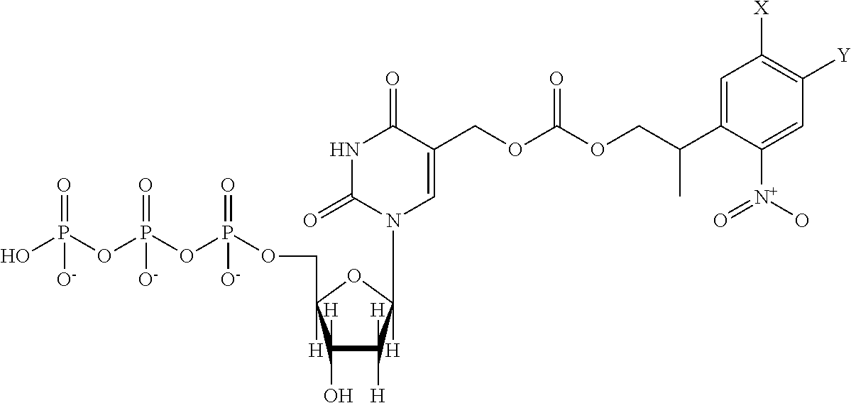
OP(OP(OP(OCC1([H])OC(N2C=C(COC(OCC(C3=CC([X])=C([Y])C=C3[N+](O)=O)C)=O)C(=O)NC2=O)([H])C([H])([H])C1(O)[H])(=O)[O-])(=O)[O-])(=O)[O-]
